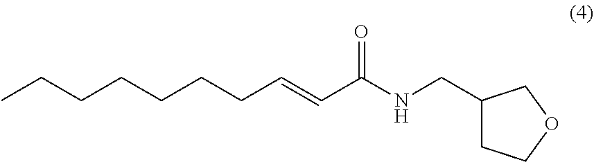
CCCCCCCC=CC(NCC1CCOC1)=O
